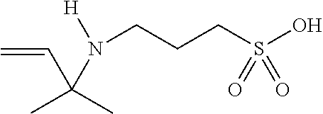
C=CC(N(CCCS(O)(=O)=O)[H])(C)C
